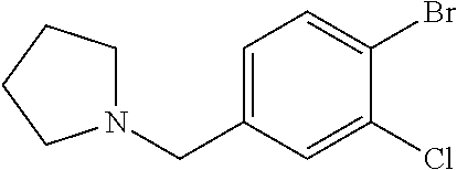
C1=C(CN2CCCC2)C=C(Cl)C(Br)=C1
